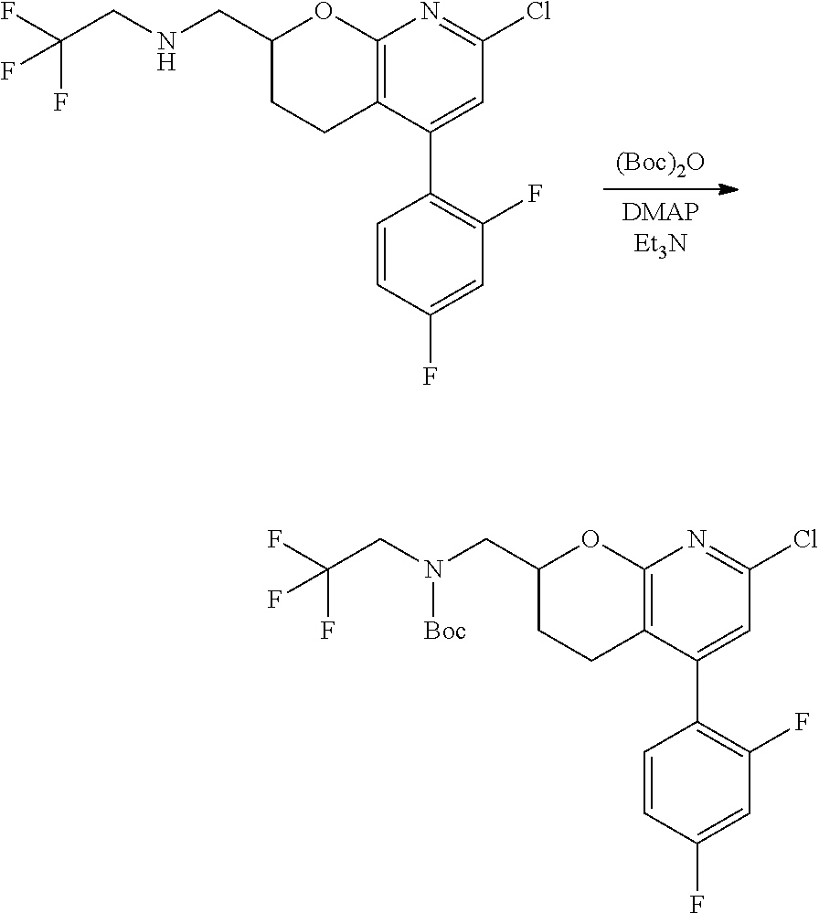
[(Boc)2O].[DMAPEt3N].C1=C(C2=C(F)C=C(F)C=C2)C2=C(N=C1Cl)OC(CNCC(F)(F)F)CC2.C1=C(C2=C(F)C=C(F)C=C2)C2=C(N=C1Cl)OC(CN(CC(F)(F)F)[Boc])CC2
